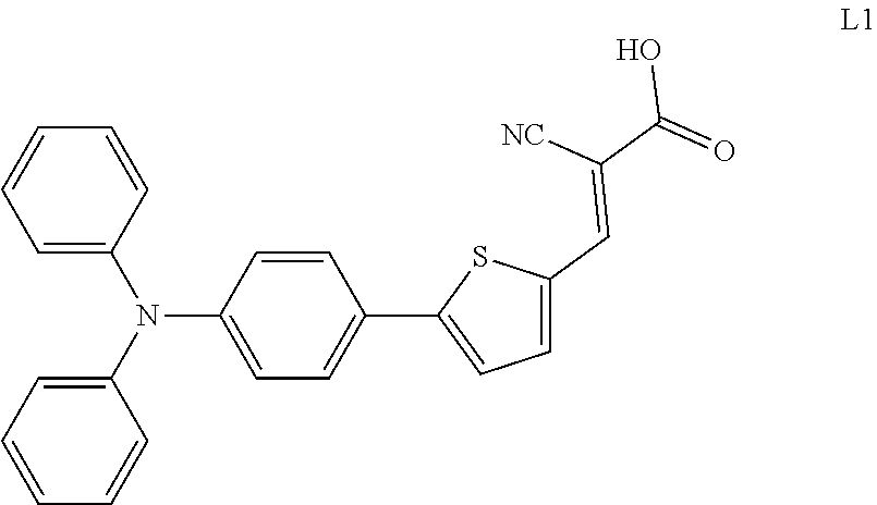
C1(N(C2=CC=C(C3=CC=C(C=C(C(=O)O)[NC])S3)C=C2)C2=CC=CC=C2)=CC=CC=C1
